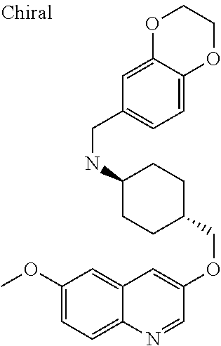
C1=C2C(=CC=C1CNC1CCC(COC3=CC4=CC(OC)=CC=C4N=C3)CC1)OCCO2
